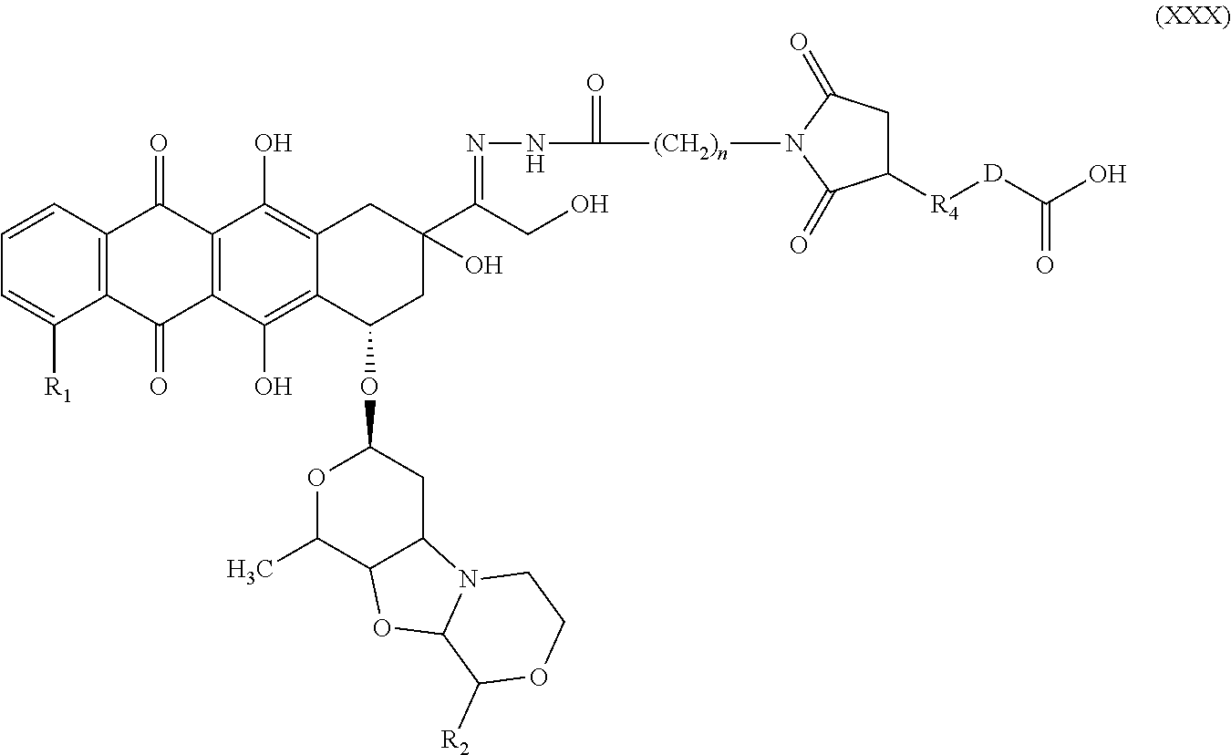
C1=CC2=C(C([R1])=C1)C(=O)C1=C(C2=O)C(O)=C2C(=C1O)C(OC1OC(C)C3C(C1)N1C(O3)C([R2])OCC1)CC(C(CO)=NNC([(CH2)n]N1C(=O)C([R4][D]C(O)=O)CC1=O)=O)(O)C2
